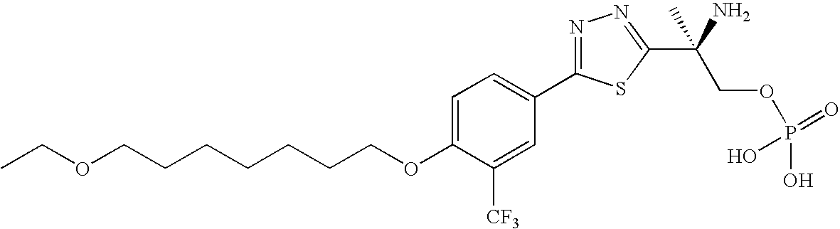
C(CCCCOC1=CC=C(C2=NN=C(C(COP(O)(=O)O)(N)C)S2)C=C1[CF3])CCOCC
